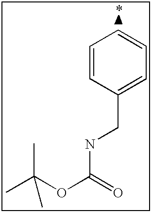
C1=CC=CC(CNC(OC(C)(C)C)=O)=C1
